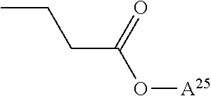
O([A25])C(CCC)=O
